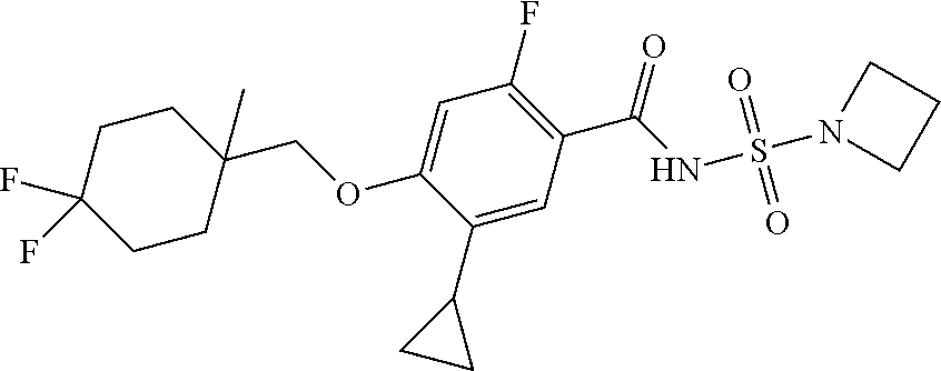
O(C1=CC(F)=C(C(=O)NS(N2CCC2)(=O)=O)C=C1C1CC1)CC1(C)CCC(F)(F)CC1
